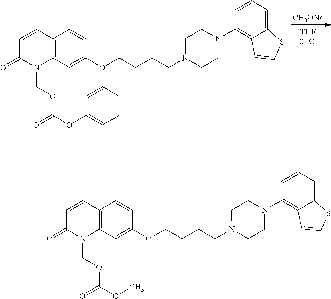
[CH3ONa].C1=CC2=C(N(COC(OC3=CC=CC=C3)=O)C1=O)C=C(OCCCCN1CCN(C3=C4C(=CC=C3)SC=C4)CC1)C=C2.C1=CC2=C(N(COC(OC)=O)C1=O)C=C(OCCCCN1CCN(C3=C4C(=CC=C3)SC=C4)CC1)C=C2
